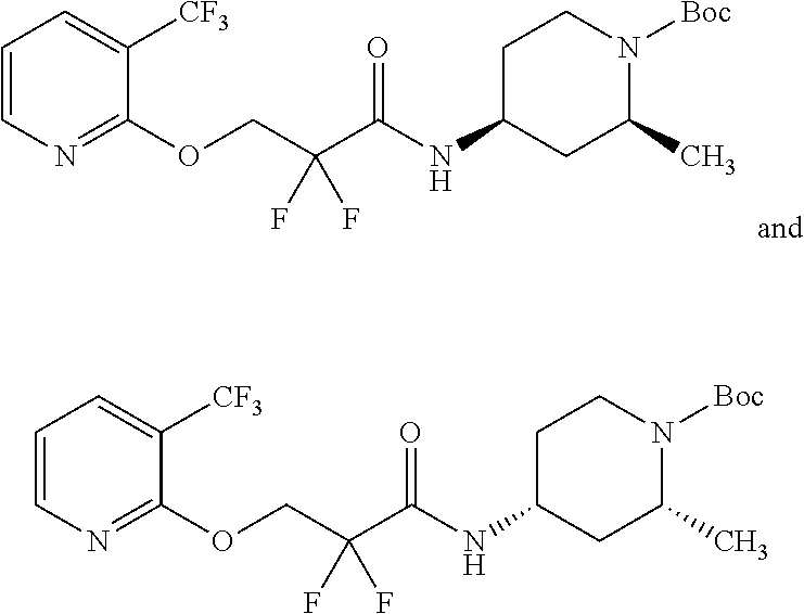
C1=CC=C([CF3])C(OCC(F)(F)C(=O)NC2CC(C)N([Boc])CC2)=N1.C1=CC=C([CF3])C(OCC(F)(F)C(=O)NC2CC(C)N([Boc])CC2)=N1
